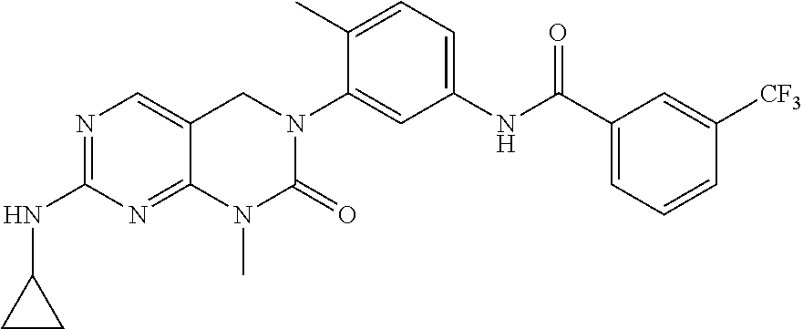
N1=C(NC2CC2)N=C2C(=C1)CN(C1=CC(NC(C3=CC=CC([CF3])=C3)=O)=CC=C1C)C(=O)N2C
